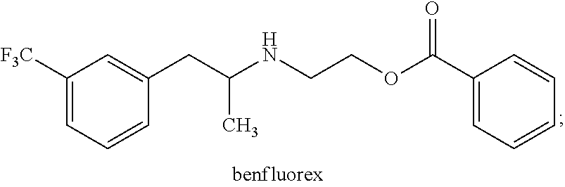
C1([F3C])=CC=CC(CC(NCCOC(C2=CC=CC=C2)=O)C)=C1
